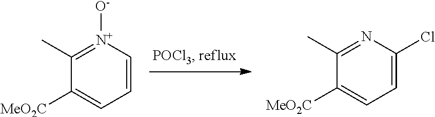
C1=C[N+]([O-])=C(C)C([MeO2C])=C1.C1=C(Cl)N=C(C)C([MeO2C])=C1
